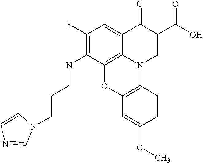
C1(F)=C(NCCCN2C=NC=C2)C2=C3C(=C1)C(=O)C(C(O)=O)=CN3C1=C(O2)C=C(OC)C=C1
